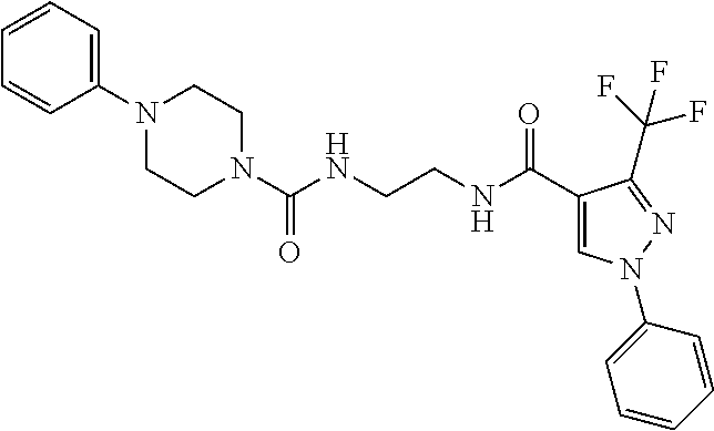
N1(C(NCCNC(C2=CN(C3=CC=CC=C3)N=C2C(F)(F)F)=O)=O)CCN(C2=CC=CC=C2)CC1
